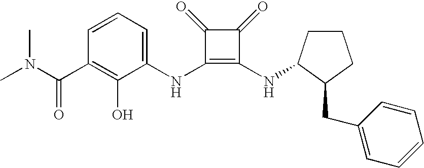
N(C1=C(NC2CCCC2CC2=CC=CC=C2)C(=O)C1=O)C1=CC=CC(C(=O)N(C)C)=C1O
